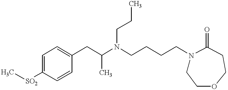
C1=CC([SO2]C)=CC=C1CC(N(CCCCN1CCOCCC1=O)CCC)C
